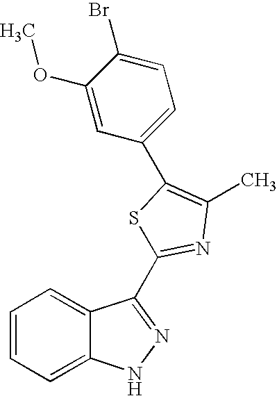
C1=CC=C2C(=C1)NN=C2C1=NC(C)=C(C2=CC=C(Br)C(OC)=C2)S1
